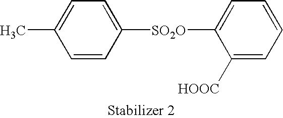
C1=CC([SO2O]C2=CC=CC=C2[HOOC])=CC=C1C
